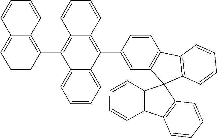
C1=CC=C2C(=C1)C(C1=C3C(=CC=C1)C=CC=C3)=C1C(=C2C2=CC3=C(C=C2)C2=C(C34C3=C(C5=C4C=CC=C5)C=CC=C3)C=CC=C2)C=CC=C1
